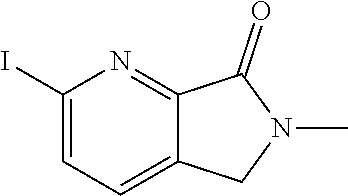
CN1CC2=CC=C(I)N=C2C1=O
